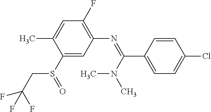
S(C1=CC(N=C(N(C)C)C2=CC=C(Cl)C=C2)=C(F)C=C1C)(=O)CC(F)(F)F
